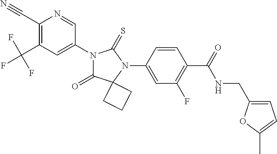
C1(C#N)=C(C(F)(F)F)C=C(N2C(=O)C3(N(C4=CC(F)=C(C(=O)NCC5=CC=C(C)O5)C=C4)C2=S)CCC3)C=N1
